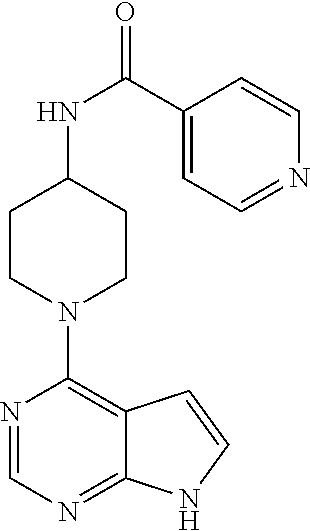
C1(C(NC2CCN(C3=C4C(=NC=N3)NC=C4)CC2)=O)=CC=NC=C1
